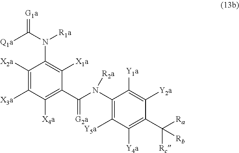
C1([X2a])=C([X3a])C([X4a])=C(C(N(C2=C([Y5a])C([Y4a])=C(C([Ra])([Rc])[Rb])C([Y2a])=C2[Y1a])[R2a])=[G2a])C([X1a])=C1N(C([Q1a])=[G1a])[R1a]
